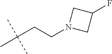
C(C(C)(C)C)CN1CC(F)C1
